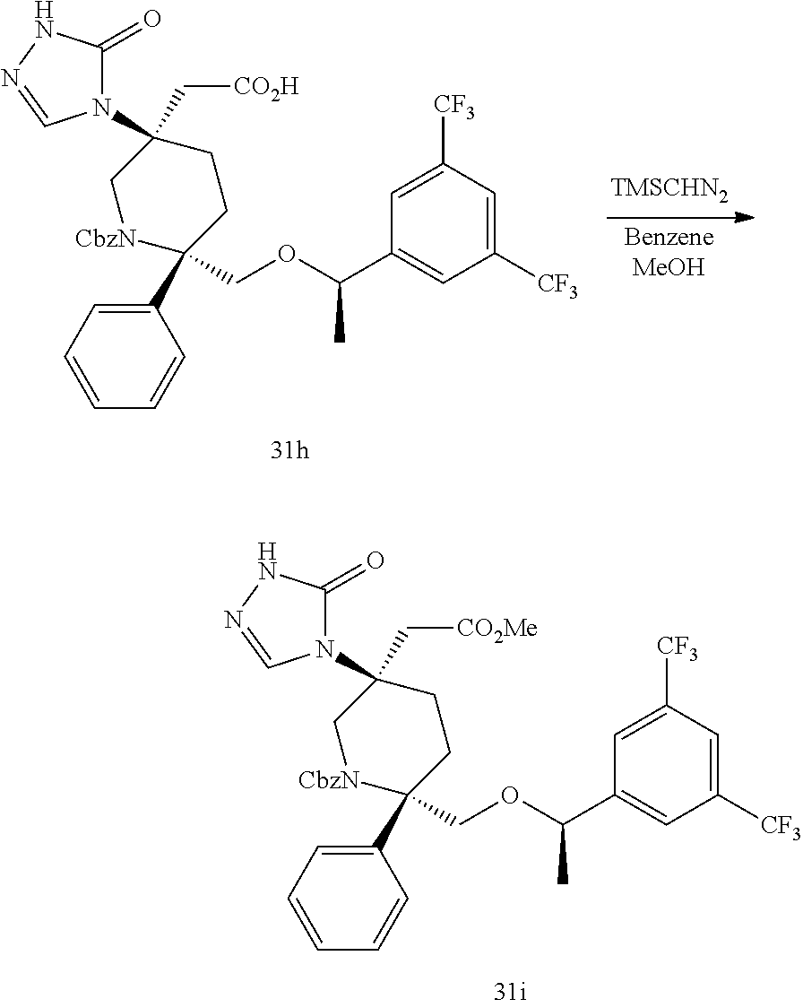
C1(C2(COC(C3=CC([CF3])=CC([CF3])=C3)C)[CbzN]CC(N3C(=O)NN=C3)(C[CO2Me])CC2)=CC=CC=C1.C1(C2(COC(C3=CC([CF3])=CC([CF3])=C3)C)[CbzN]CC(N3C(=O)NN=C3)(C[CO2H])CC2)=CC=CC=C1
